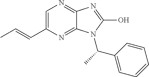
C1=C(C=CC)N=C2C(=N1)N=C(O)N2C(C)C1=CC=CC=C1
